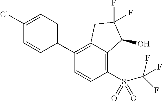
C1(C2=CC=C(Cl)C=C2)=C2C(=C(S(C(F)(F)F)(=O)=O)C=C1)C(O)C(F)(F)C2
